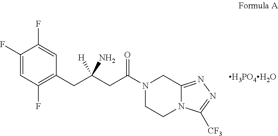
C1(F)=CC(F)=C(CC([H])(CC(N2CCN3C(=NN=C3[CF3])C2)=O)N)C=C1F.[H3PO4H2O]
